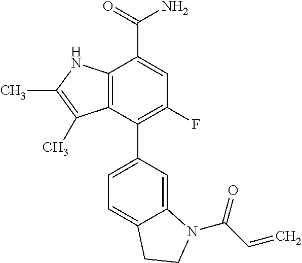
C12=C(NC(C)=C1C)C(C(=O)N)=CC(F)=C2C1=CC=C2C(=C1)N(C(C=C)=O)CC2
